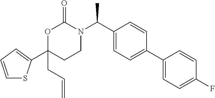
C1(C2=CC=C(F)C=C2)=CC=C(C(N2C(=O)OC(CC=C)(C3=CC=CS3)CC2)C)C=C1
